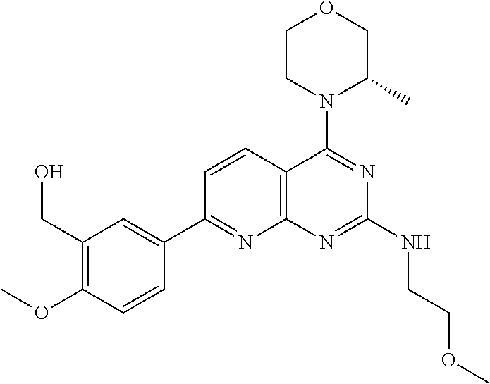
C1=CC2=C(N=C1C1=CC(CO)=C(OC)C=C1)N=C(NCCOC)N=C2N1C(C)COCC1
